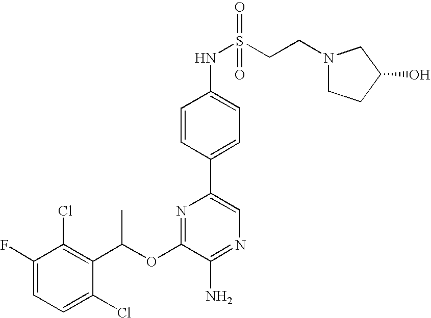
C1=C(F)C(Cl)=C(C(OC2=NC(C3=CC=C(NS(CCN4CCC(O)C4)(=O)=O)C=C3)=CN=C2N)C)C(Cl)=C1
